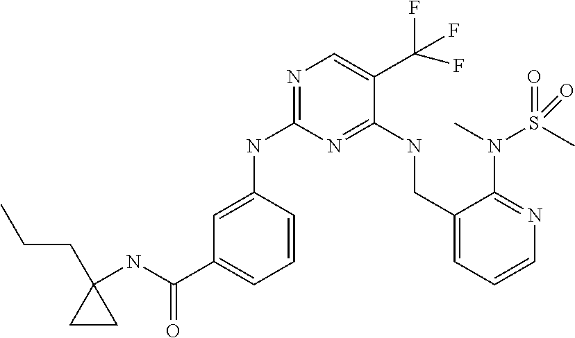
C1(NC2=NC=C(C(F)(F)F)C(NCC3=CC=CN=C3N(S(C)(=O)=O)C)=N2)=CC(C(NC2(CCC)CC2)=O)=CC=C1
